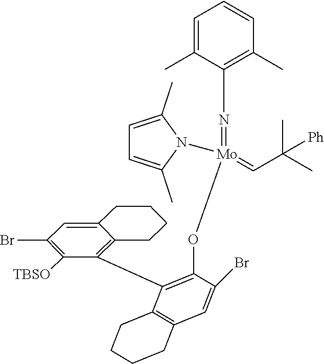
C1=C(C)C(N=[Mo](OC2=C(C3=C4C(=CC(Br)=C3[TBSO])CCCC4)C3=C(CCCC3)C=C2Br)(=CC(C)(C)[Ph])N2C(C)=CC=C2C)=C(C)C=C1
